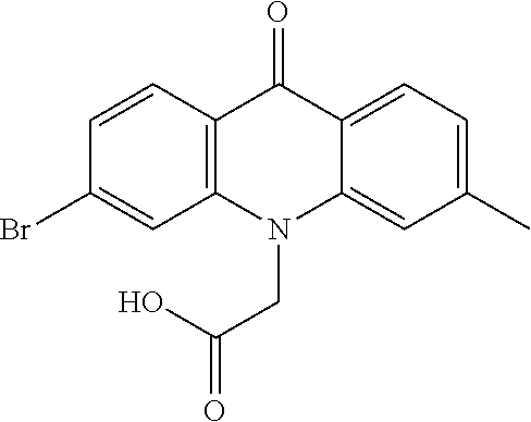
C12=C(N(CC(O)=O)C3=CC(C)=CC=C3C1=O)C=C(Br)C=C2
